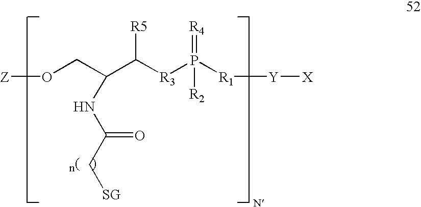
O(CC(C([R3]P([R1][Y][X])([R2])=[R4])[R5])NC(C[SG])=O)[Z]
